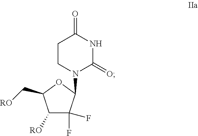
C1([RO])C(F)(F)C(N2C(=O)NC(=O)CC2)OC1C[RO]
